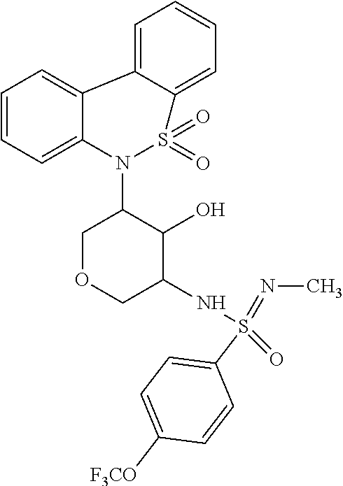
C1=CC=C2C(=C1)C1=CC=CC=C1S(=O)(=O)N2C1COCC(NS(=NC)(=O)C2=CC=C([F3CO])C=C2)C1O
